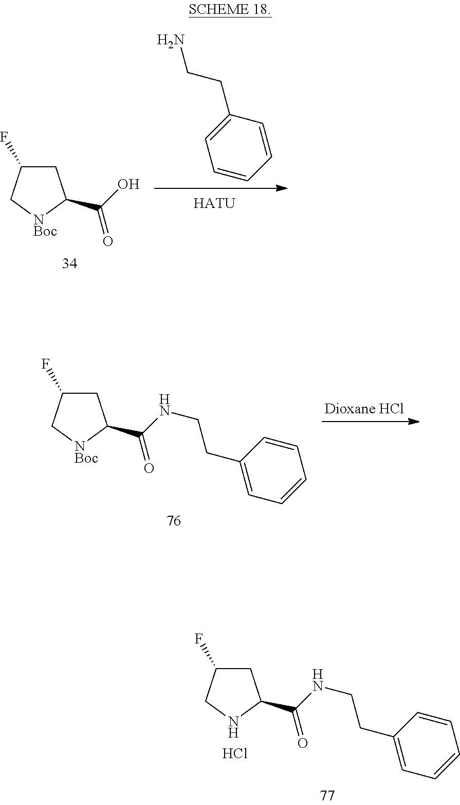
C1C(F)C[NBoc]C1C(O)=O.[HATU].C1=CC(CCN)=CC=C1.C1C(F)C[NBoc]C1C(NCCC1=CC=CC=C1)=O.C1C(F)CNC1C(NCCC1=CC=CC=C1)=O.Cl
